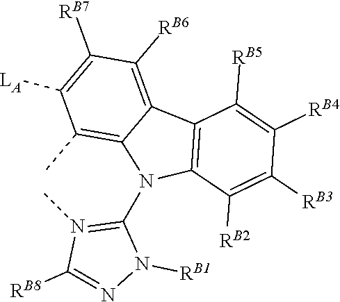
C1(N2C3=C(C)C([LA])=C([RB7])C([RB6])=C3C3=C2C([RB2])=C([RB3])C([RB4])=C3[RB5])=N(C)C([RB8])=NN1[RB1]
